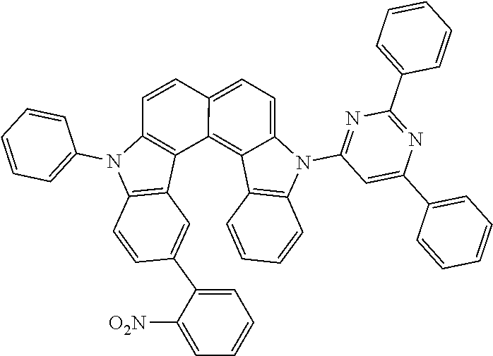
C1=C2C(=C3C(=C1)N(C1=NC(C4=CC=CC=C4)=NC(C4=CC=CC=C4)=C1)C1=C3C=CC=C1)C1=C(N(C3=CC=CC=C3)C3=C1C=C(C1=CC=CC=C1[O2N])C=C3)C=C2
